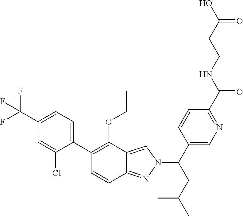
C1(C(F)(F)F)=CC=C(C2=C(OCC)C3=CN(C(C4=CN=C(C(NCCC(O)=O)=O)C=C4)CC(C)C)N=C3C=C2)C(Cl)=C1
